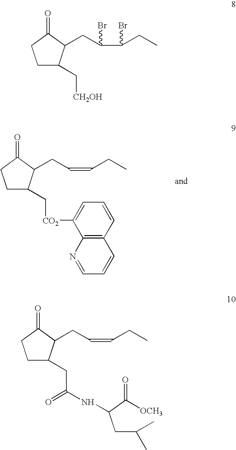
C1C(C[CO2]C2=CC=CC3=C2N=CC=C3)C(CC=CCC)C(=O)C1.C1C(C[CH2OH])C(CC(C(CC)Br)Br)C(=O)C1.C1C(CC(=O)NC(CC(C)C)C([OCH3])=O)C(CC=CCC)C(=O)C1
